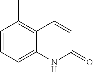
C1=CC=C2C(=C1C)C=CC(=O)N2
